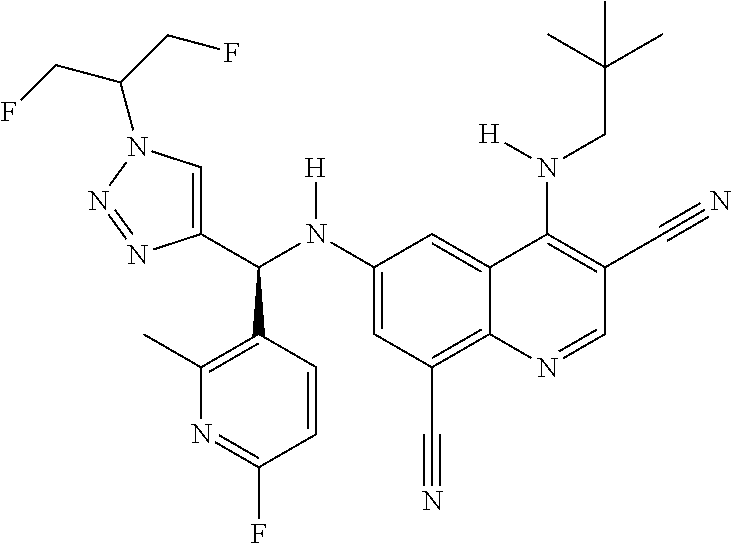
C1(N(C(C2=CN(C(CF)CF)N=N2)C2=C(C)N=C(F)C=C2)[H])=CC(C#N)=C2C(=C1)C(N(CC(C)(C)C)[H])=C(C#N)C=N2
